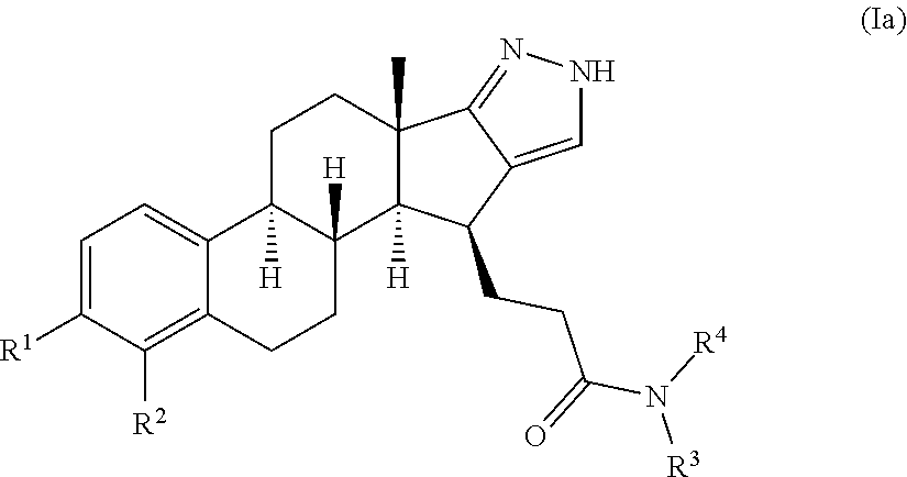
C1=C([R1])C([R2])=C2C(=C1)C1([H])C([H])(CC2)C2([H])C(C)(CC1)C1=NNC=C1C2CCC(N([R4])[R3])=O
